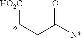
C(CC([N*])=O)[HO2C]
